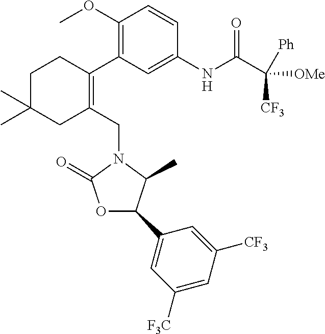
C1(OC)=C(C2=C(CN3C(=O)OC(C4=CC([F3C])=CC([CF3])=C4)C3C)CC(C)(C)CC2)C=C(NC(C([CF3])([Ph])[OMe])=O)C=C1
